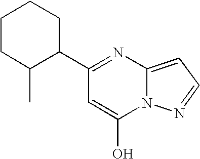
C1CC(C)C(C2=NC3=CC=NN3C(O)=C2)CC1
